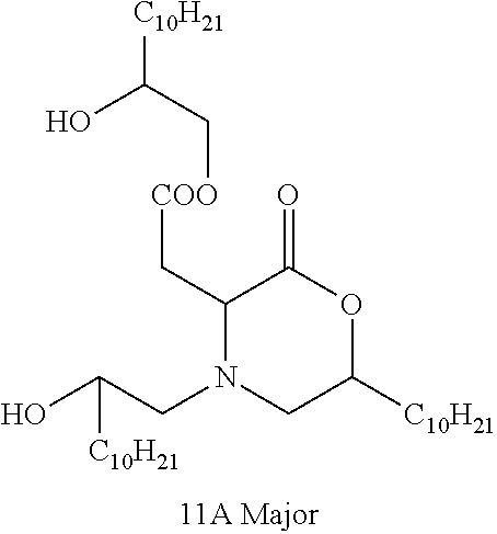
C1(C[COO]CC([C10H21])O)N(CC(O)[C10H21])CC([C10H21])OC1=O
